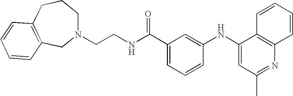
N1(CCNC(C2=CC=CC(NC3=CC(C)=NC4=C3C=CC=C4)=C2)=O)CCCC2=C(C1)C=CC=C2
